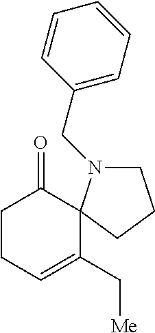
C1CC=C(C[Me])C2(C1=O)N(CC1=CC=CC=C1)CCC2
